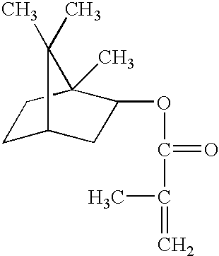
C1C2CC(OC(C(=C)C)=O)C(C)(C1)C2(C)C
